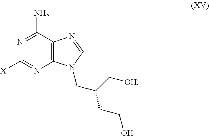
N1=C(N)C2=C(N=C1[X])N(CC(C[OH])CCO)C=N2
